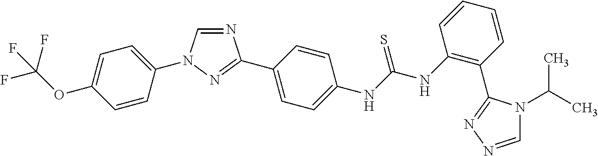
C1=C(N2C=NC(C3=CC=C(NC(NC4=C(C5=NN=CN5C(C)C)C=CC=C4)=S)C=C3)=N2)C=CC(OC(F)(F)F)=C1
